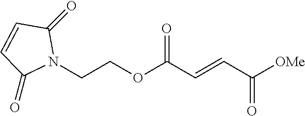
C(COC(C=CC([OMe])=O)=O)N1C(=O)C=CC1=O
